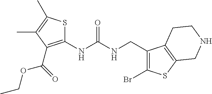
C1(NC(NCC2=C(Br)SC3=C2CCNC3)=O)=C(C(OCC)=O)C(C)=C(C)S1
